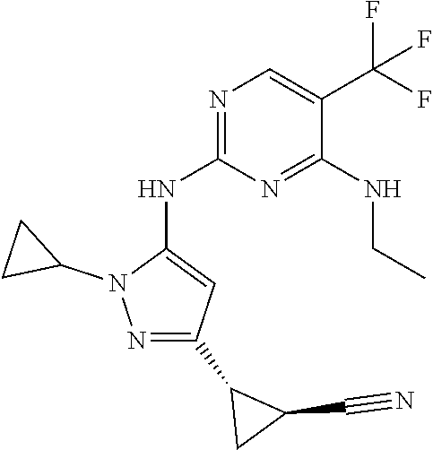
C1(C#N)CC1C1=NN(C2CC2)C(NC2=NC=C(C(F)(F)F)C(NCC)=N2)=C1
